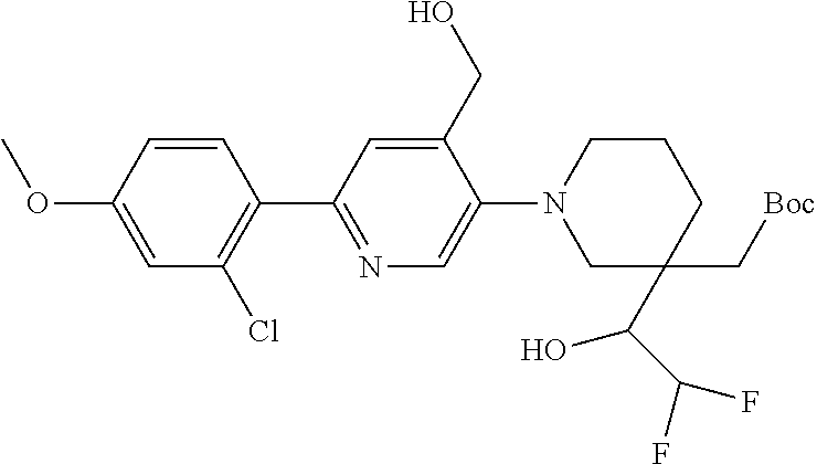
C1=C(OC)C=CC(C2=NC=C(N3CC(C[Boc])(C(O)C(F)F)CCC3)C(CO)=C2)=C1Cl
